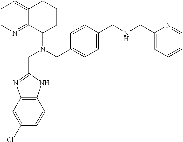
C1=C(Cl)C=CC2=C1N=C(CN(CC1=CC=C(CNCC3=CC=CC=N3)C=C1)C1CCCC3=CC=CN=C13)N2
